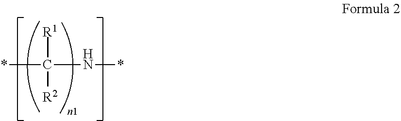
*C([R1])([R2])N*
